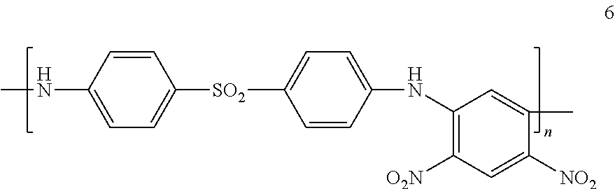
C1=C(NC2=C([O2N])C=C([NO2])C(C)=C2)C=CC([SO2]C2=CC=C(NC)C=C2)=C1
